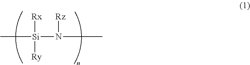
[Rx][Si]([Ry])(N([Rz])C)C
